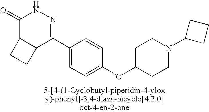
C1(C2=NNC(=O)C3C2CC3)=CC=C(OC2CCN(C3CCC3)CC2)C=C1
